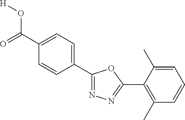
O=C(C1=CC=C(C2=NN=C(C3=C(C)C=CC=C3C)O2)C=C1)O[H]
